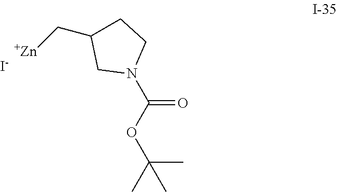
N1(C(OC(C)(C)C)=O)CCC(C[Zn])C1.[I-]
